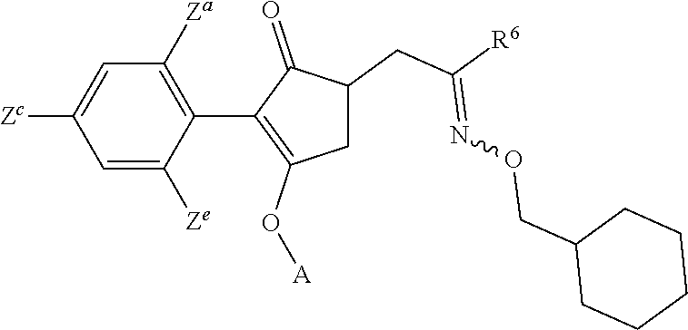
C1=C([Ze])C(C2=C(O[A])CC(CC([R6])=NOCC3CCCCC3)C2=O)=C([Za])C=C1[Zc]
